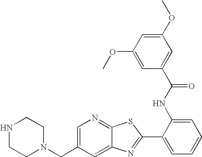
N1CCN(CC2=CN=C3C(=C2)N=C(C2=CC=CC=C2NC(=O)C2=CC(OC)=CC(OC)=C2)S3)CC1
